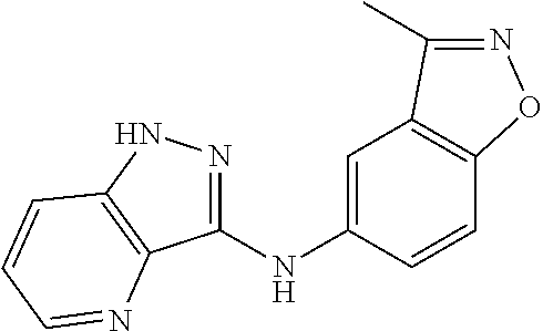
C1(NC2=CC3=C(C=C2)ON=C3C)=NNC2=C1N=CC=C2
